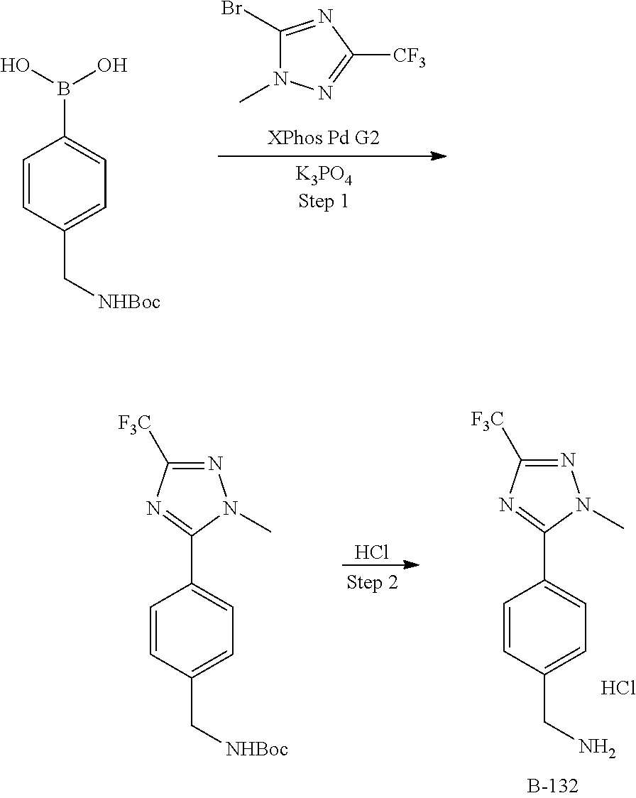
C1(Br)=NC([CF3])=NN1C.C1=CC(C[NHBoc])=CC=C1B(O)O.Cl.C1=CC(CN)=CC=C1C1=NC([F3C])=NN1C.Cl.C1=CC(C[NHBoc])=CC=C1C1=NC([F3C])=NN1C
